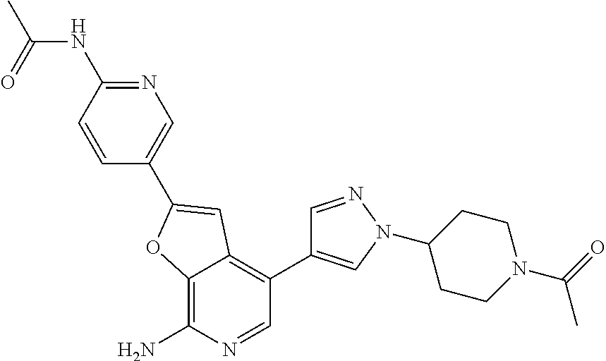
C12=C(N)N=CC(C3=CN(C4CCN(C(C)=O)CC4)N=C3)=C1C=C(C1=CN=C(NC(C)=O)C=C1)O2
